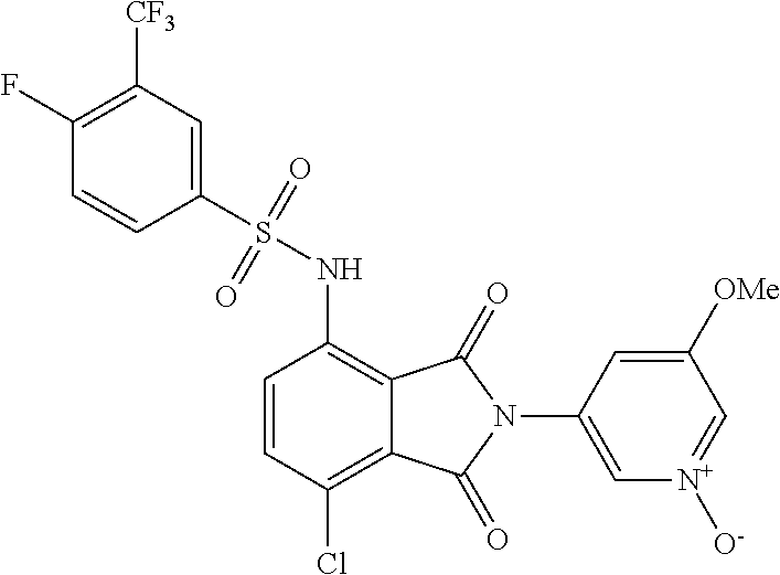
C1=CC(Cl)=C2C(=C1NS(C1=CC([CF3])=C(F)C=C1)(=O)=O)C(=O)N(C1=C[N+]([O-])=CC([OMe])=C1)C2=O
